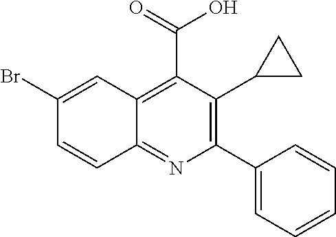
C1(Br)=CC2=C(C(=O)O)C(C3CC3)=C(C3=CC=CC=C3)N=C2C=C1
